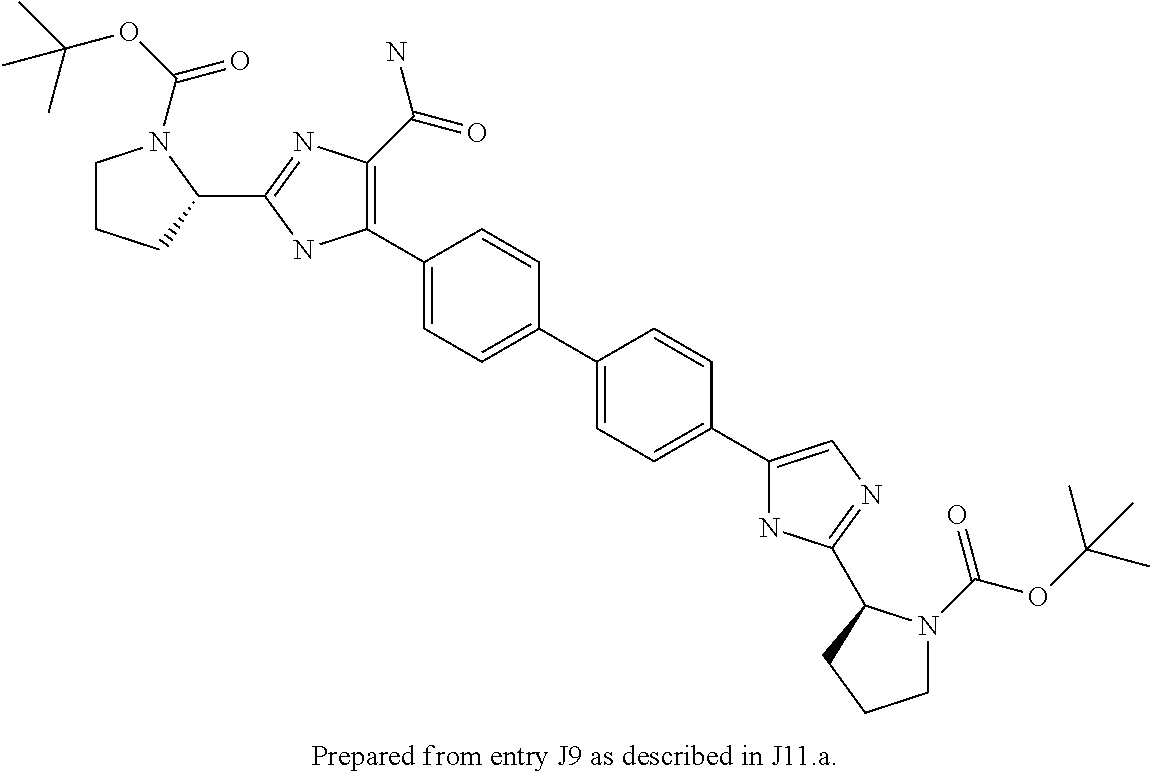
C1(C2=CC=C(C3=CC=C(C4=CN=C(C5N(C(=O)OC(C)(C)C)CCC5)N4)C=C3)C=C2)=C(C(=O)N)N=C(C2N(C(OC(C)(C)C)=O)CCC2)N1
